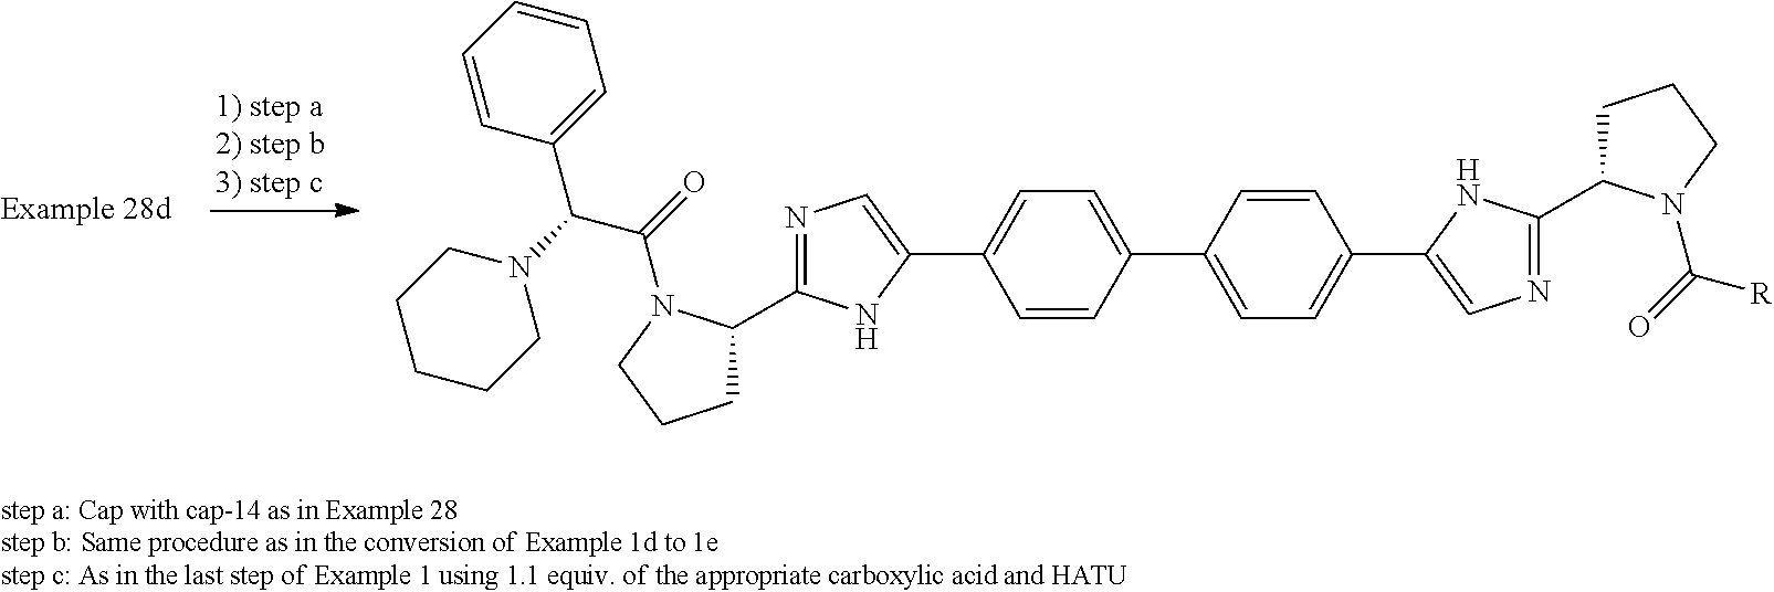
C1(C2=CC=C(C3=CC=C(C4=CN=C(C5CCCN5C(=O)[R])N4)C=C3)C=C2)=CN=C(C2CCCN2C(=O)C(N2CCCCC2)C2=CC=CC=C2)N1
